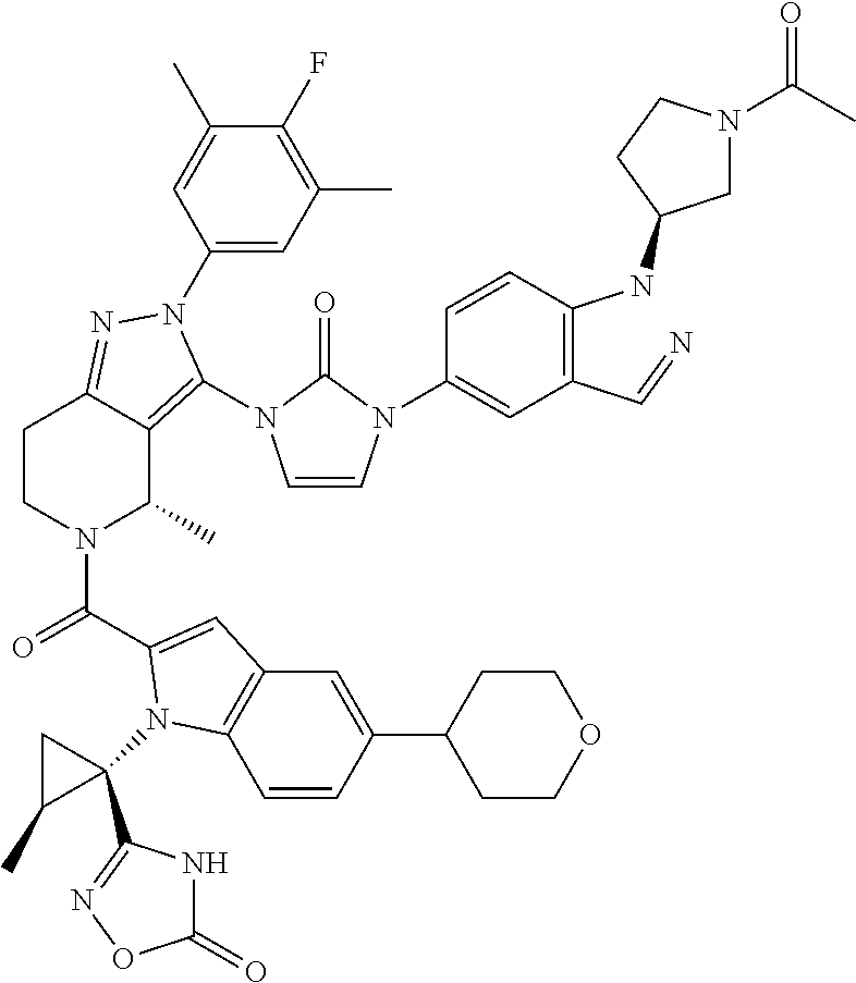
C1(N2N=C3CCN(C(=O)C4=CC5=C(C=CC(C6CCOCC6)=C5)N4C4(C5=NOC(=O)N5)CC4C)C(C)C3=C2N2C=CN(C3=CC(C=N)=C(NC4CN(C(=O)C)CC4)C=C3)C2=O)=CC(C)=C(F)C(C)=C1
